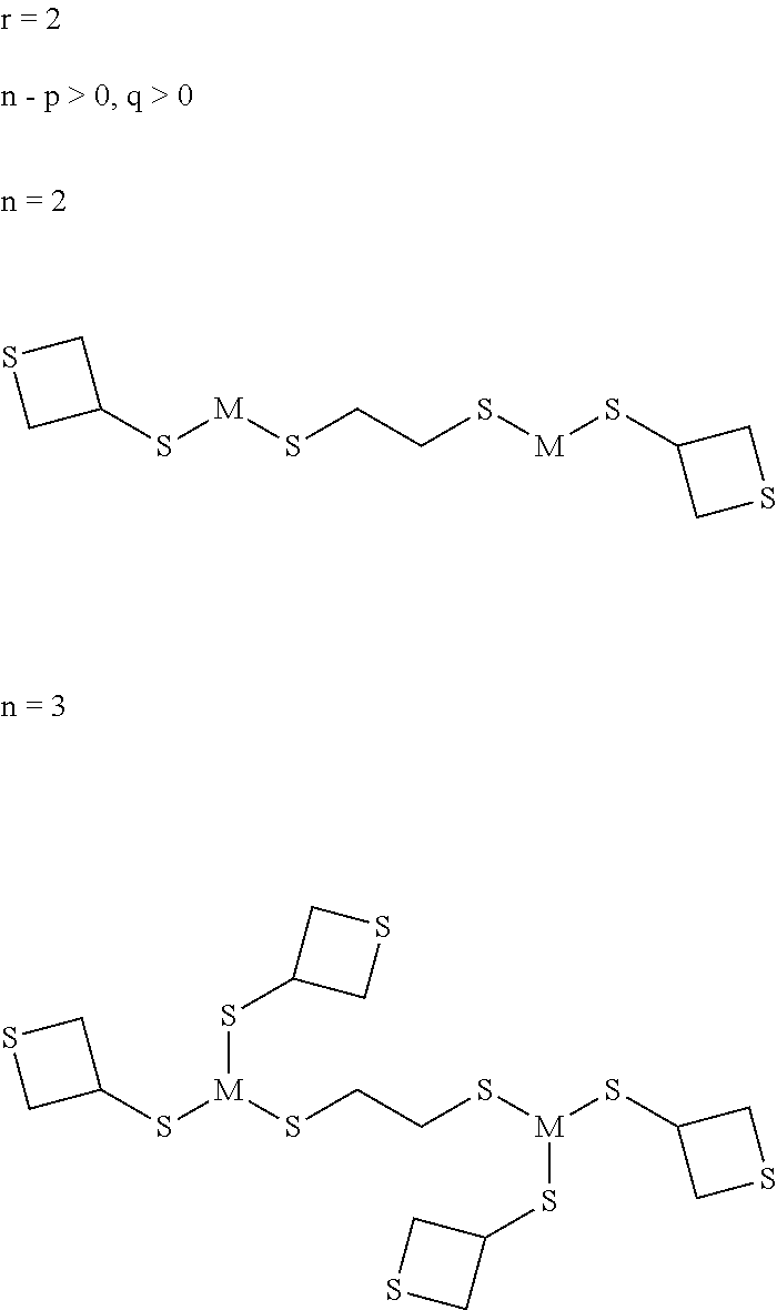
C1(S[M]SCCS[M]SC2CSC2)CSC1.C1(S[M](SCCS[M](SC2CSC2)SC2CSC2)SC2CSC2)CSC1
